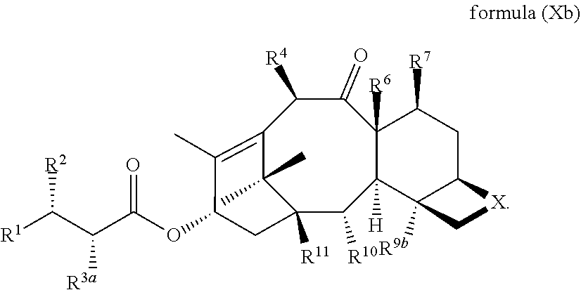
C12([R6])C([H])(C3([R9b])C(CC1[R7])[X]C3)C([R10])C1([R11])C(C)(C)C(=C(C)C(OC(=O)C(C([R2])[R1])[R3a])C1)C([R4])C2=O
